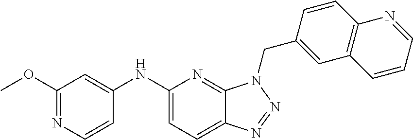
C1(NC2=CC(OC)=NC=C2)=CC=C2C(=N1)N(CC1=CC3=C(C=C1)N=CC=C3)N=N2
